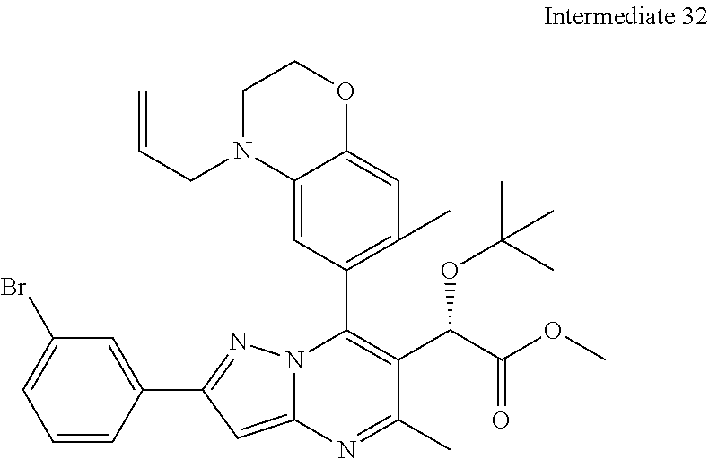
C1=CC(C2=NN3C(=C2)N=C(C)C(C(C(OC)=O)OC(C)(C)C)=C3C2=C(C)C=C3C(=C2)N(CC=C)CCO3)=CC(Br)=C1
